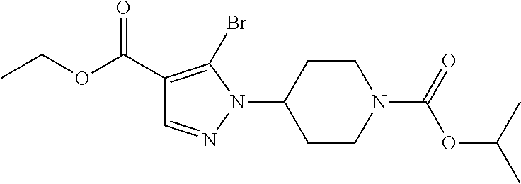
N1(C(=O)OC(C)C)CCC(N2C(Br)=C(C(OCC)=O)C=N2)CC1
